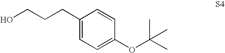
C1(CCCO)=CC=C(OC(C)(C)C)C=C1
